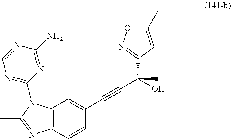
CC1=NC2=C(N1C1=NC=NC(N)=N1)C=C(C#CC(O)(C)C1=NOC(C)=C1)C=C2
